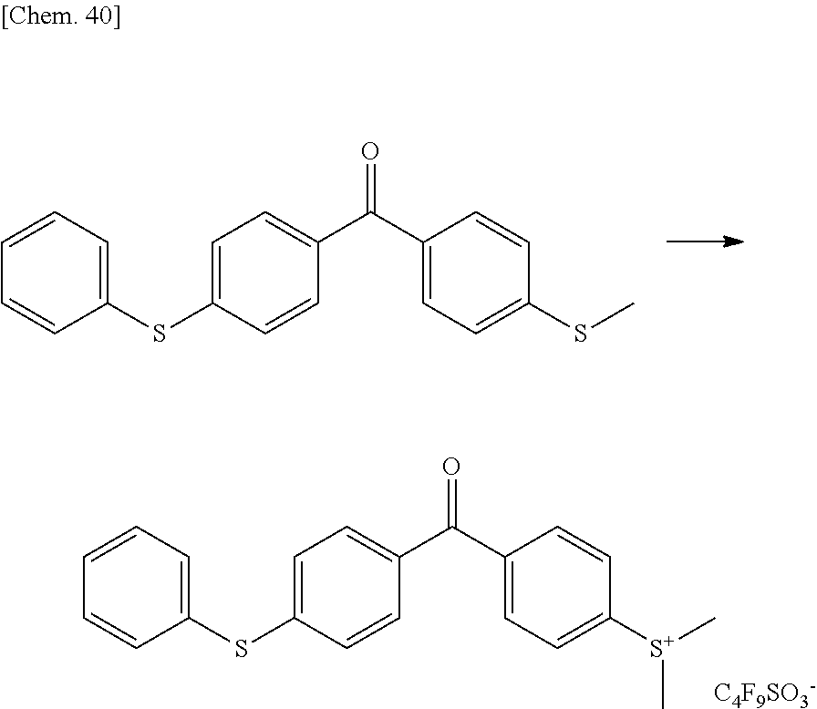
C1=C(SC2=CC=CC=C2)C=CC(C(C2=CC=C([S+](C)C)C=C2)=O)=C1.[C4F9SO3-].C1=C(SC2=CC=CC=C2)C=CC(C(C2=CC=C(SC)C=C2)=O)=C1
